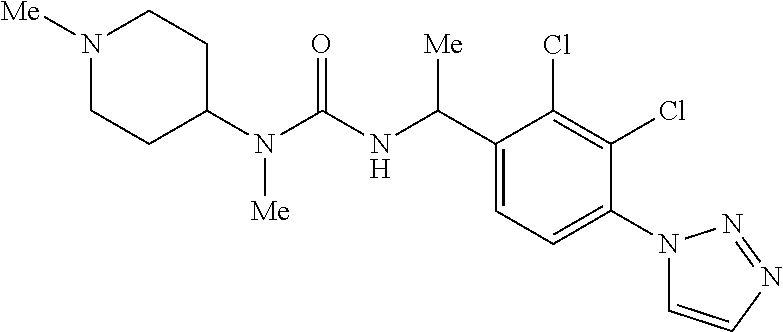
C1(N(C(NC(C2=CC=C(N3C=CN=N3)C(Cl)=C2Cl)[Me])=O)[Me])CCN([Me])CC1
